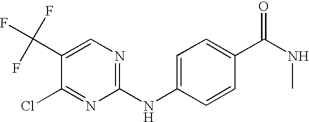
C1(C(F)(F)F)=CN=C(NC2=CC=C(C(=O)NC)C=C2)N=C1Cl
